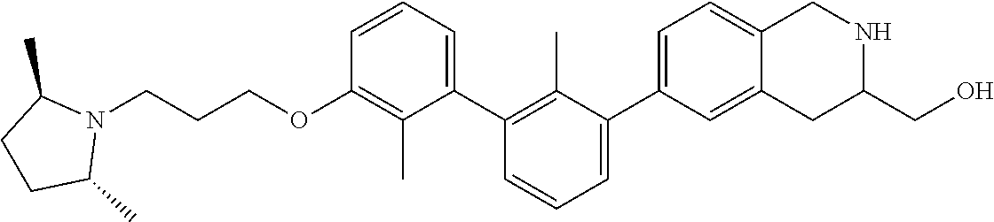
C1(OCCCN2C(C)CCC2C)=C(C)C(C2=C(C)C(C3=CC=C4C(=C3)CC(CO)NC4)=CC=C2)=CC=C1
